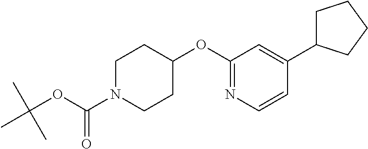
C1(OC2CCN(C(OC(C)(C)C)=O)CC2)=NC=CC(C2CCCC2)=C1
